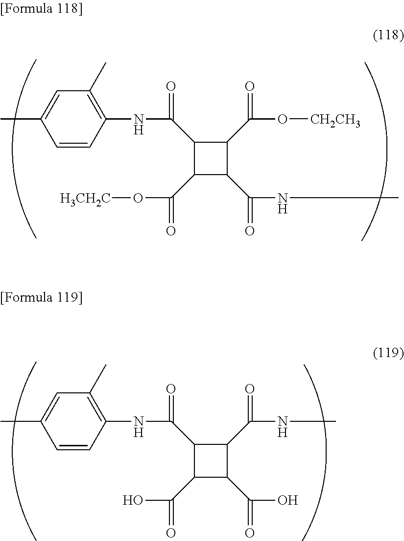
C1=C(C)C=CC(NC(C2C(C(O[H3CH2C])=O)C(C(NC)=O)C2C(O[CH2CH3])=O)=O)=C1C.C1=C(C)C=CC(NC(C2C(C(O)=O)C(C(O)=O)C2C(NC)=O)=O)=C1C
